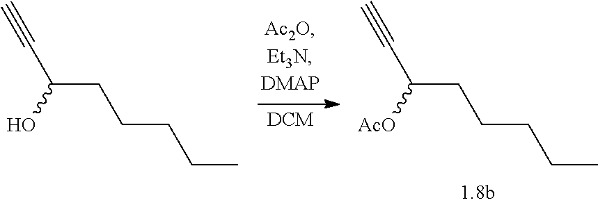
C(C(CCCCC)O)#C.C(C(CCCCC)[AcO])#C
